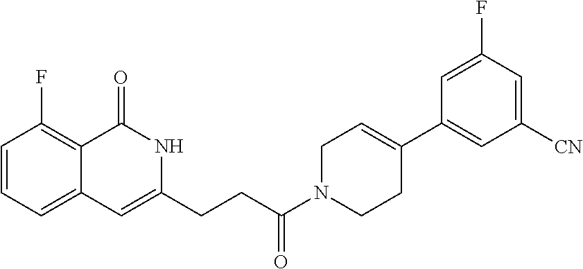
C1=CC=C2C(=C1F)C(=O)NC(CCC(N1CCC(C3=CC([CN])=CC(F)=C3)=CC1)=O)=C2
